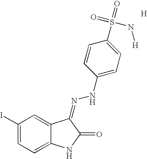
C1(I)=CC=C2C(=C1)C(=NNC1=CC=C(S(=O)(=O)N[H])C=C1)C(=O)N2.[H]
